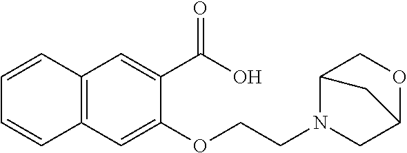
C1=CC2=C(C=C1)C=C(OCCN1CC3OCC1C3)C(C(=O)O)=C2
